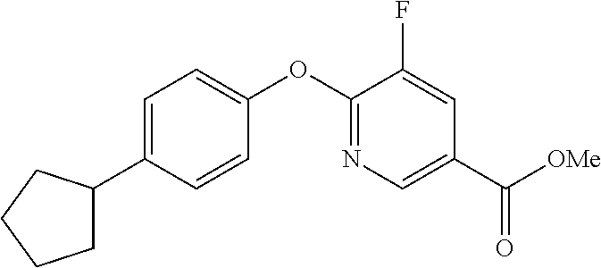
C1=C(C2CCCC2)C=CC(OC2=NC=C(C([OMe])=O)C=C2F)=C1
